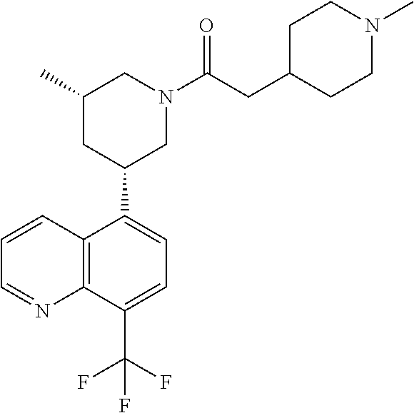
C12=C(C(C(F)(F)F)=CC=C1C1CN(C(CC3CCN(C)CC3)=O)CC(C)C1)N=CC=C2
